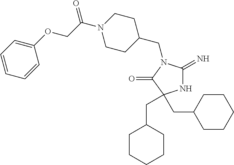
N1C(=N)N(CC2CCN(C(COC3=CC=CC=C3)=O)CC2)C(=O)C1(CC1CCCCC1)CC1CCCCC1
